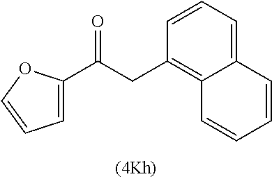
C1=CC=C2C(=C1CC(=O)C1=CC=CO1)C=CC=C2
